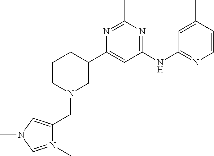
C1(NC2=NC=CC(C)=C2)=NC(C)=NC(C2CCCN(CC3=CN(C)C=N3C)C2)=C1
